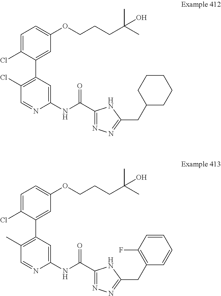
C1=C(Cl)C(C2=C(Cl)C=NC(NC(C3=NN=C(CC4CCCCC4)N3)=O)=C2)=CC(OCCCC(C)(C)O)=C1.C1=C(Cl)C(C2=C(C)C=NC(NC(C3=NN=C(CC4=C(F)C=CC=C4)N3)=O)=C2)=CC(OCCCC(C)(C)O)=C1
